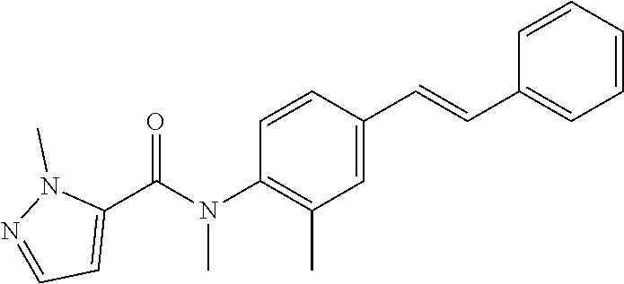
C1=CC(C=CC2=CC=CC=C2)=CC(C)=C1N(C(C1=CC=NN1C)=O)C
